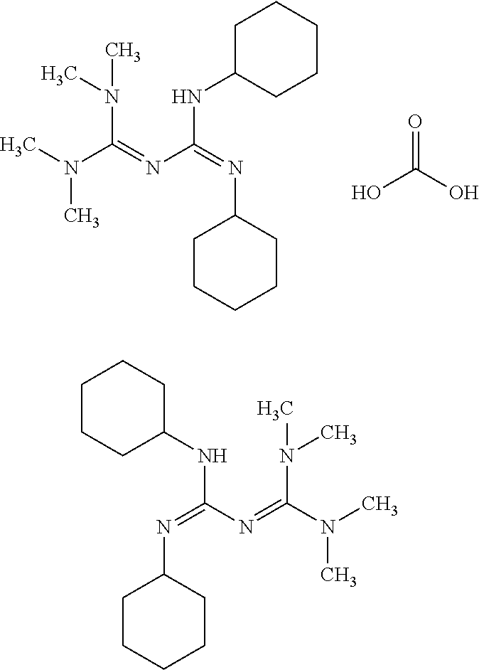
CN(C(=NC(=NC1CCCCC1)NC1CCCCC1)N(C)C)C.CN(C(=NC(=NC1CCCCC1)NC1CCCCC1)N(C)C)C.OC(=O)O
